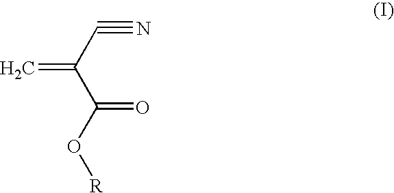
C(C(C(=O)O[R])=C)#N
